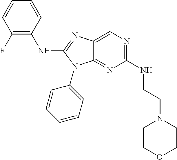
C1(F)=C(NC2=NC3=CN=C(NCCN4CCOCC4)N=C3N2C2=CC=CC=C2)C=CC=C1
